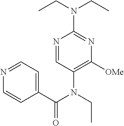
N1=CC(N(C(C2=CC=NC=C2)=O)CC)=C([OMe])N=C1N(CC)CC
